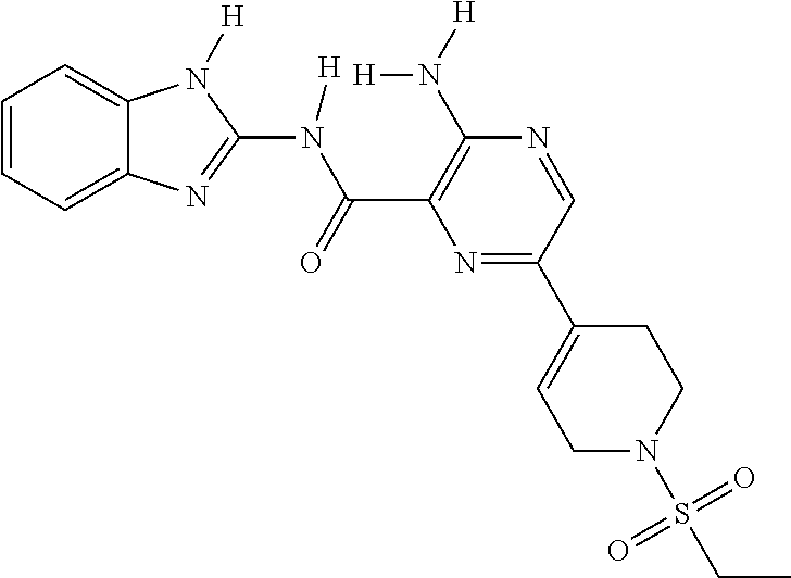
C1=CC=C2C(=C1)N([H])C(N([H])C(=O)C1=C(N([H])[H])N=CC(C3=CCN(S(CC)(=O)=O)CC3)=N1)=N2
